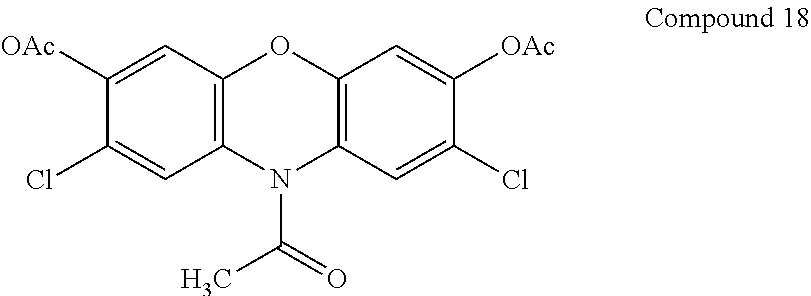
C1([OAc])=CC2=C(C=C1Cl)N(C(C)=O)C1=C(O2)C=C([OAc])C(Cl)=C1
